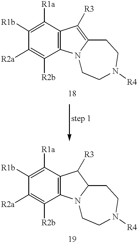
C1([R1a])=C([R1b])C([R2a])=C([R2b])C2=C1C([R3])=C1N2CCN([R4])CC1.C1([R1a])=C([R1b])C([R2a])=C([R2b])C2=C1C([R3])C1N2CCN([R4])CC1
